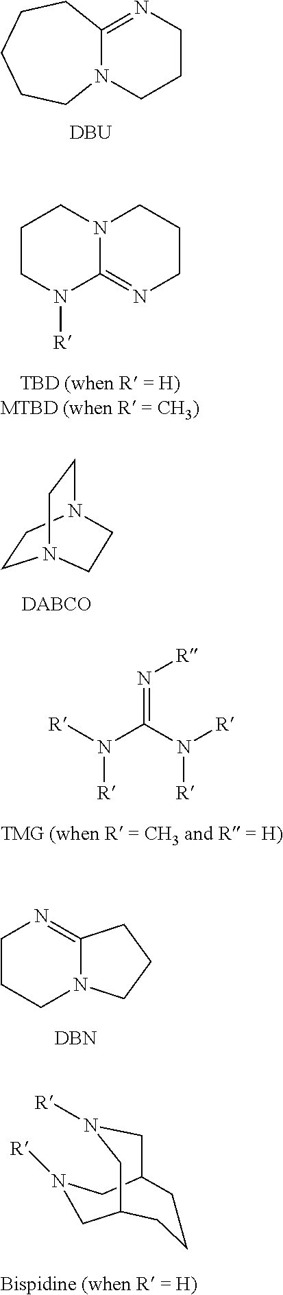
C12=NCCCN1CCCCC2.[DBU].N12C(=NCCC1)N([R])CCC2.C1CN2CCN1CC2.[R]N([R])C(N([R])[R])=N[R].C1CCN2C(=N1)CCC2.[DBN].C1C2CN([R])CC(CN1[R])CCC2
